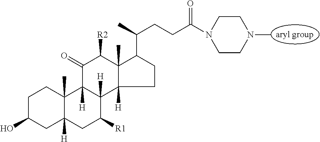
C1C(O)CC2([H])C(C)(C1)C1([H])C([H])(C([R1])C2)C2([H])C(C)(C([R2])C1=O)C(C(CCC(N1CCN(C)CC1)=O)C)CC2
